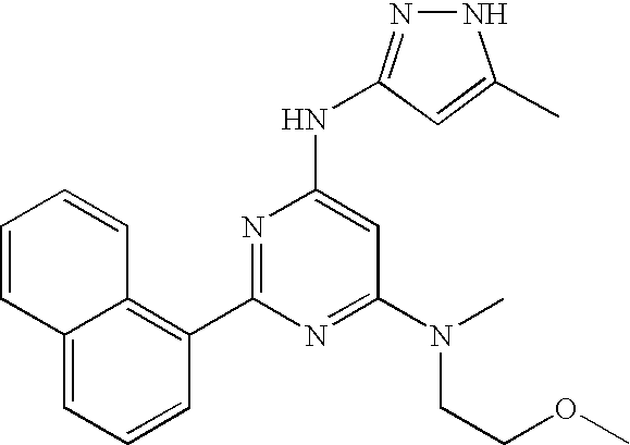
C12=CC=CC(C3=NC(NC4=NNC(C)=C4)=CC(N(CCOC)C)=N3)=C1C=CC=C2
